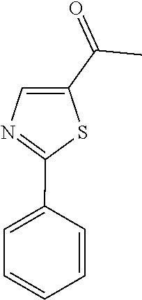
C1(C2=CC=CC=C2)=NC=C(C(=O)C)S1
